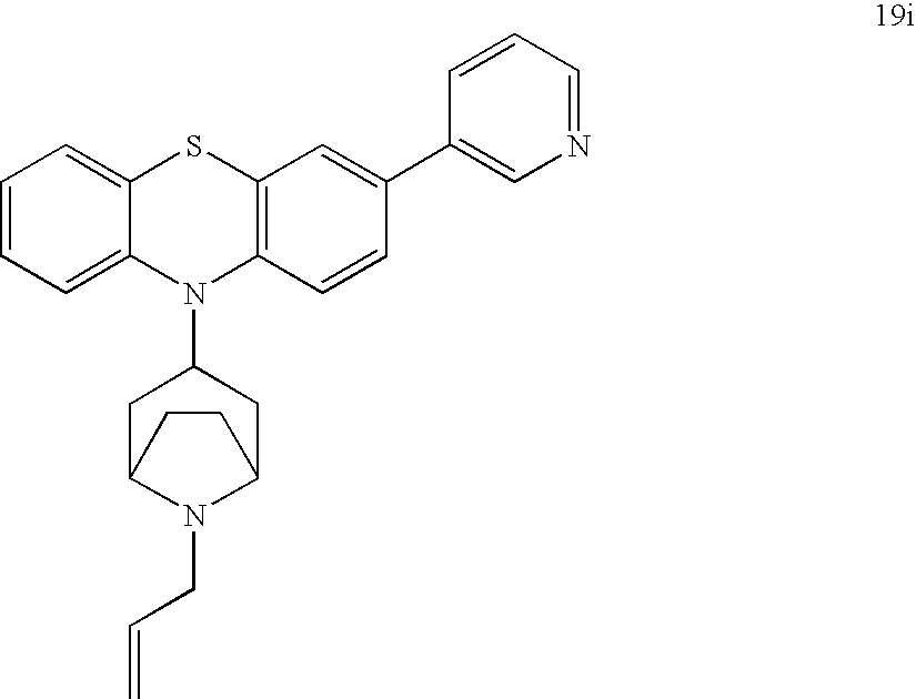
C1=CC=C2C(=C1)SC1=C(N2C2CC3N(CC=C)C(C2)CC3)C=CC(C2=CN=CC=C2)=C1
